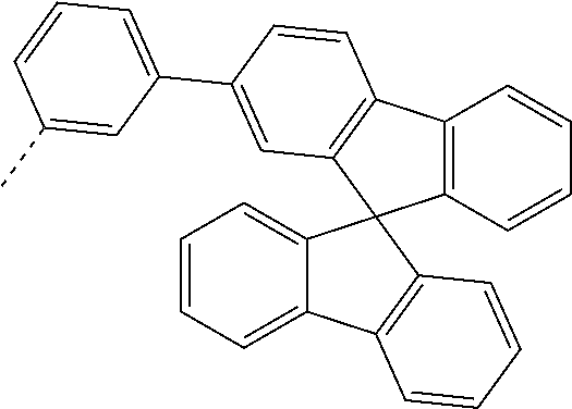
C1=CC=C2C(=C1)C1(C3=C2C=CC=C3)C2=C(C3=C1C=C(C1=CC=CC(C)=C1)C=C3)C=CC=C2
